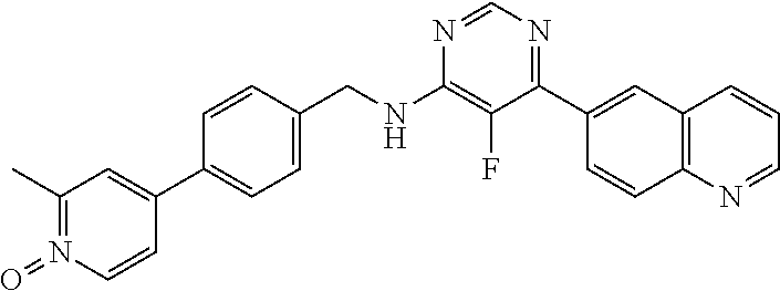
N1=CN=C(C2=CC3=C(C=C2)N=CC=C3)C(F)=C1NCC1=CC=C(C2=CC(C)=N(=O)C=C2)C=C1
